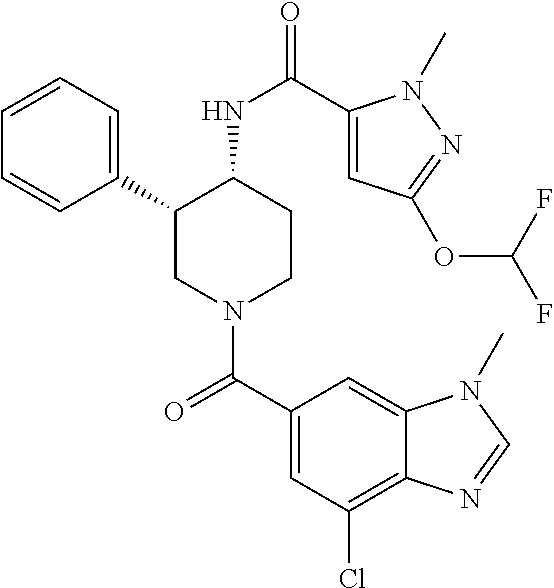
C1=CC=C(C2CN(C(C3=CC(Cl)=C4C(=C3)N(C)C=N4)=O)CCC2NC(=O)C2=CC(OC(F)F)=NN2C)C=C1
